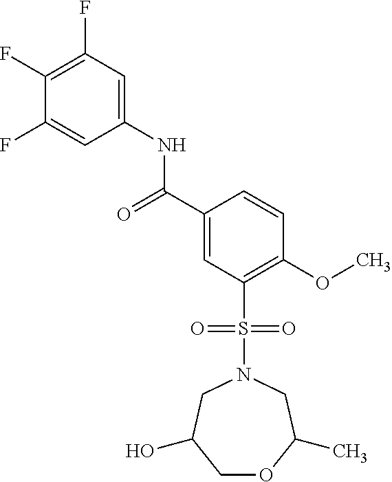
C1(F)=C(F)C=C(NC(C2=CC(S(=O)(=O)N3CC(O)COC(C)C3)=C(OC)C=C2)=O)C=C1F
